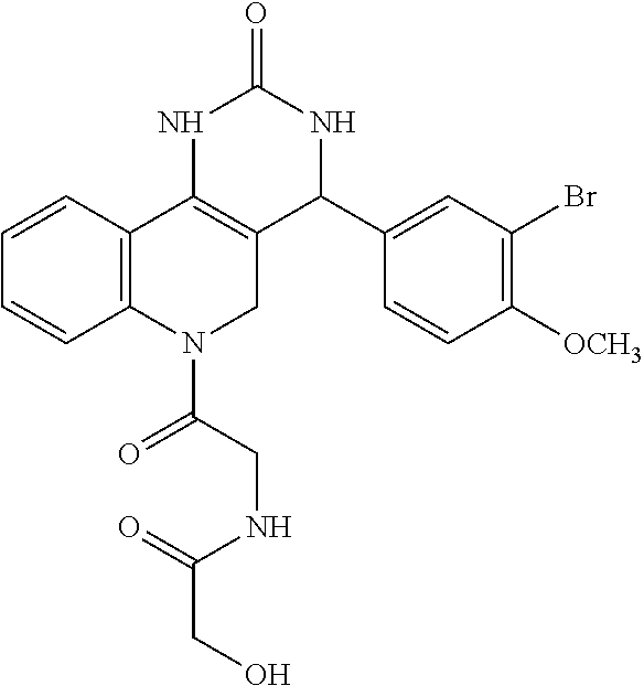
C1=CC2=C(C=C1)N(C(CNC(CO)=O)=O)CC1=C2NC(=O)NC1C1=CC(Br)=C([OCH3])C=C1
